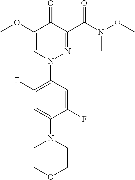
C1(OC)=CN(C2=C(F)C=C(N3CCOCC3)C(F)=C2)N=C(C(N(OC)C)=O)C1=O
